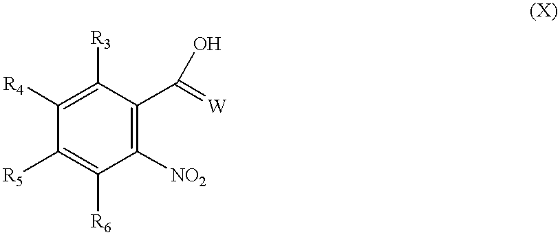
C1([R3])=C([R4])C([R5])=C([R6])C([NO2])=C1C(=[W])O
